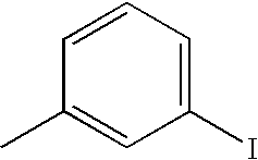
C1(C)=CC(I)=CC=C1
